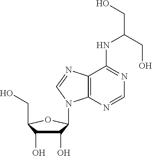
C1(O)C(O)C(CO)OC1N1C2=C(N=C1)C(NC(CO)CO)=NC=N2
